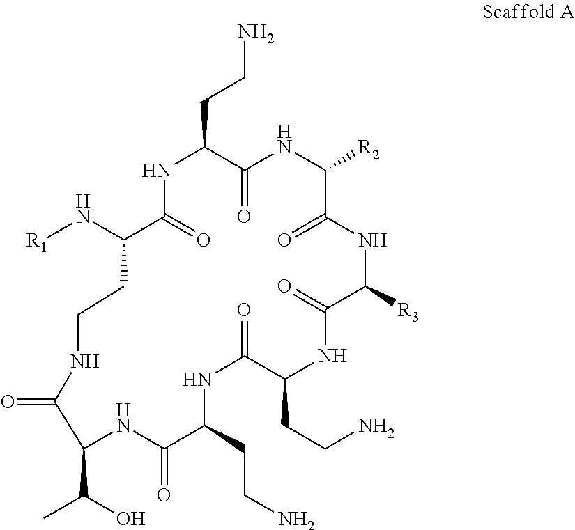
[R1]NC1CCNC(=O)C(C(O)C)NC(=O)C(CCN)NC(=O)C(CCN)NC(=O)C([R3])NC(=O)C([R2])NC(=O)C(CCN)NC1=O
